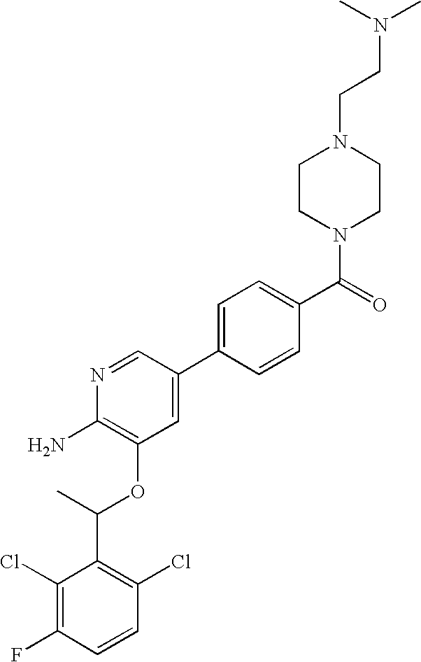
C1(Cl)=C(F)C=CC(Cl)=C1C(C)OC1=C(N)N=CC(C2=CC=C(C(=O)N3CCN(CCN(C)C)CC3)C=C2)=C1
